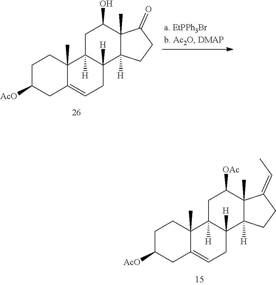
C1C([AcO])CC2=CCC3([H])C([H])(C2(C)C1)CC(O)C1(C)C3([H])CCC1=O.C1C([AcO])CC2=CCC3([H])C([H])(C2(C)C1)CC([OAc])C1(C)C3([H])CCC1=CC
